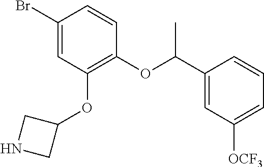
C1(Br)=CC(OC2CNC2)=C(OC(C2=CC([OCF3])=CC=C2)C)C=C1
